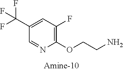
C1(C(F)(F)F)=CC(F)=C(OCCN)N=C1
